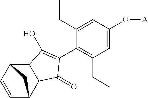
C12C3C=CC(C1C(=O)C(C1=C(CC)C=C(O[A])C=C1CC)=C2O)C3
